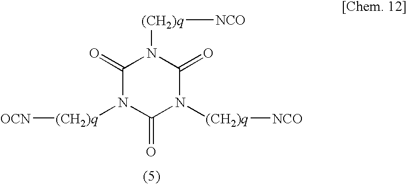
C1(=O)N([(CH2)q][OCN])C(=O)N([(CH2)q][NCO])C(=O)N1[(CH2)q][NCO]
